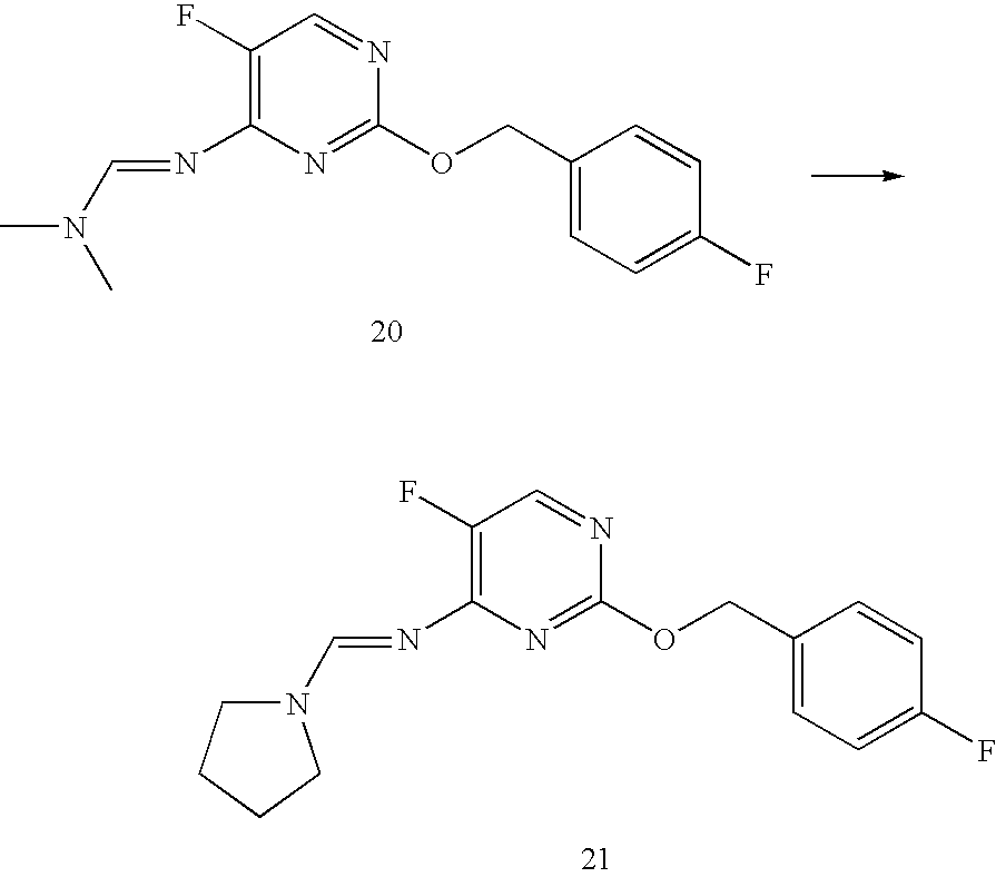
C1(F)=C(N=CN(C)C)N=C(OCC2=CC=C(F)C=C2)N=C1.C1(F)=C(N=CN2CCCC2)N=C(OCC2=CC=C(F)C=C2)N=C1
